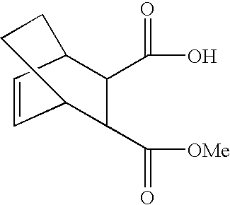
C1(C(O)=O)C(C(=O)[OMe])C2C=CC1CC2
